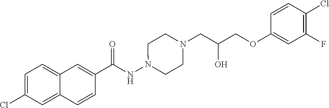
C12=CC=C(Cl)C=C1C=CC(C(NN1CCN(CC(O)COC3=CC(F)=C(Cl)C=C3)CC1)=O)=C2
